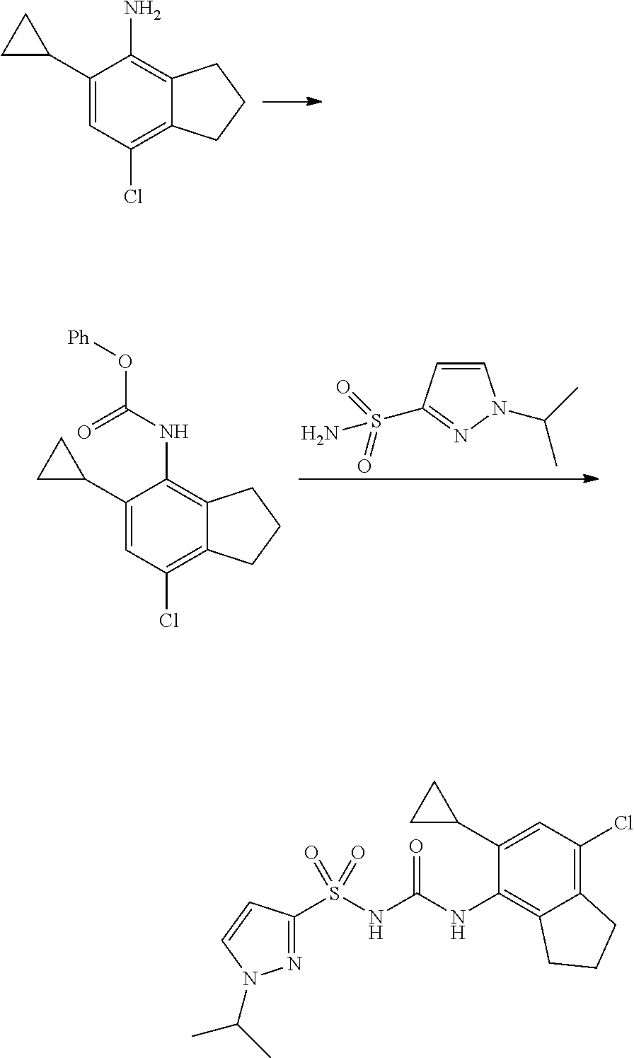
C1(C2CC2)=CC(Cl)=C2C(=C1N)CCC2.C1(C2CC2)=CC(Cl)=C2C(=C1NC(O[Ph])=O)CCC2.S(=O)(=O)(N)C1=NN(C(C)C)C=C1.S(NC(NC1=C2C(=C(Cl)C=C1C1CC1)CCC2)=O)(C1=NN(C(C)C)C=C1)(=O)=O
